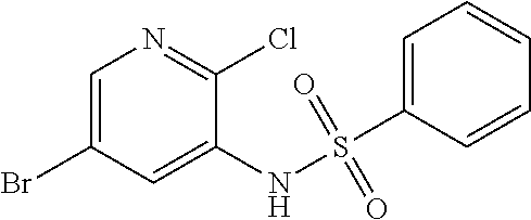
C1=C(Br)C=C(NS(C2=CC=CC=C2)(=O)=O)C(Cl)=N1
